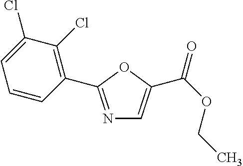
N1=C(C2=C(Cl)C(Cl)=CC=C2)OC(C(OCC)=O)=C1
